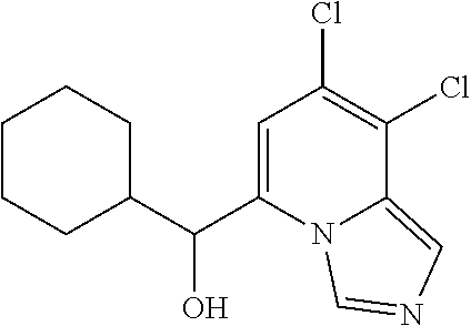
C1=C(C(O)C2CCCCC2)N2C(=CN=C2)C(Cl)=C1Cl
